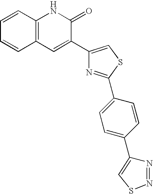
C1=CC2=C(C=C1)NC(=O)C(C1=CSC(C3=CC=C(C4=CSN=N4)C=C3)=N1)=C2
